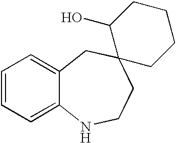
C1=CC=C2C(=C1)CC1(CCN2)CCCCC1O
